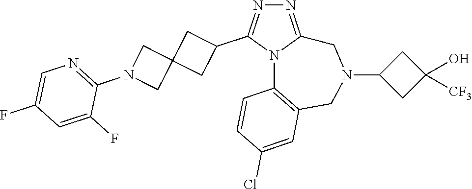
N1=C2N(C(C3CC4(C3)CN(C3=NC=C(F)C=C3F)C4)=N1)C1=C(CN(C3CC(O)([CF3])C3)C2)C=C(Cl)C=C1
